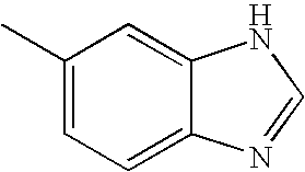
C1(C)=CC=C2C(=C1)NC=N2
